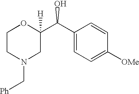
C1CN(C[Ph])CC(C(C2=CC=C([OMe])C=C2)O)([H])O1
